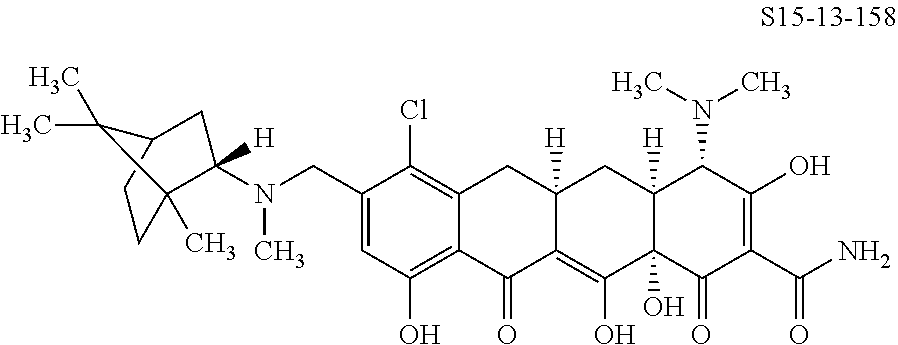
C1(CN(C)C2([H])C3(C)CCC(C2)C3(C)C)=CC(O)=C2C(=C1Cl)CC1([H])C(=C(O)C3(O)C([H])(C1)C(N(C)C)C(O)=C(C(N)=O)C3=O)C2=O
